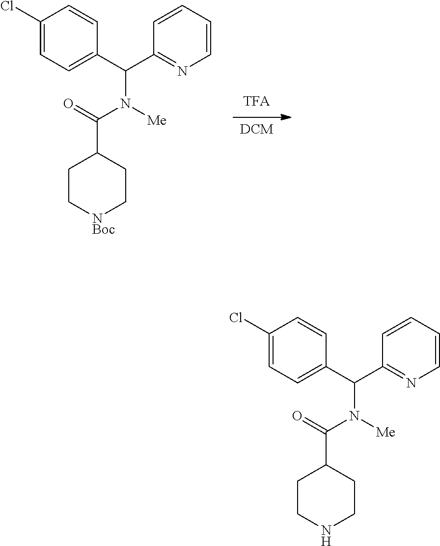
[DCM].C1(Cl)=CC=C(C(C2=NC=CC=C2)N(C(C2CC[NBoc]CC2)=O)[Me])C=C1.C1(Cl)=CC=C(C(C2=NC=CC=C2)N(C(C2CCNCC2)=O)[Me])C=C1
